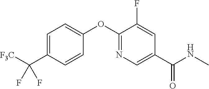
C1=C(C([F3C])(F)F)C=CC(OC2=NC=C(C(NC)=O)C=C2F)=C1
